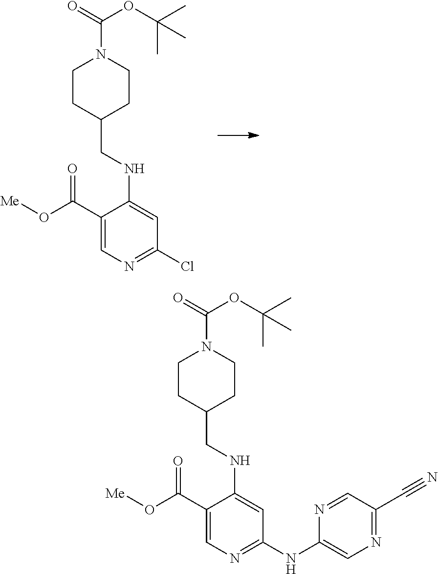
ClC1=NC=C(C(O[Me])=O)C(NCC2CCN(C(OC(C)(C)C)=O)CC2)=C1.N1=CC(C#N)=NC=C1NC1=NC=C(C(O[Me])=O)C(NCC2CCN(C(OC(C)(C)C)=O)CC2)=C1
